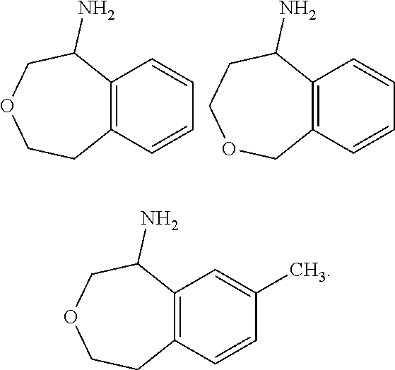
C12=C(C=CC=C1)CCOCC2N.C12=C(C=CC=C1)COCCC2N.C12=C(C=CC(C)=C1)CCOCC2N
